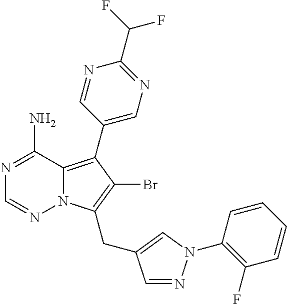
C1(C2=C3N(C(CC4=CN(C5=C(F)C=CC=C5)N=C4)=C2Br)N=CN=C3N)=CN=C(C(F)F)N=C1
